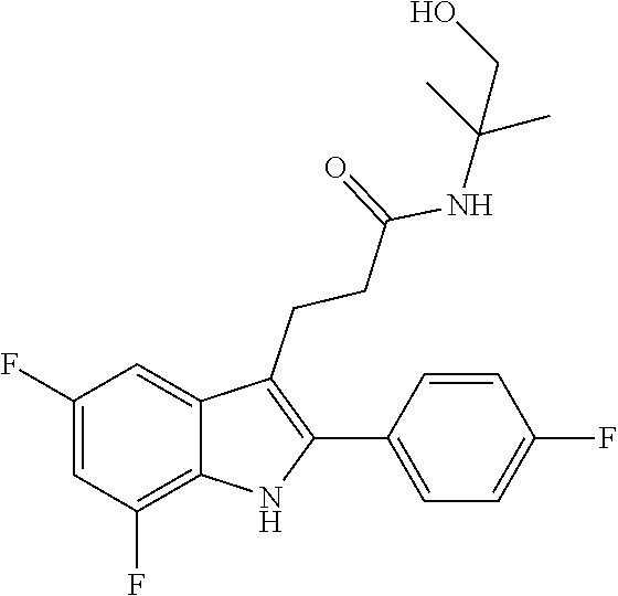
C1=CC(F)=CC=C1C1=C(CCC(=O)NC(CO)(C)C)C2=CC(F)=CC(F)=C2N1
